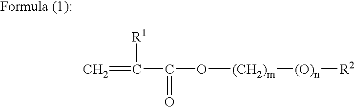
C=C(C(O[(CH2)m][(O)n][R2])=O)[R1]
